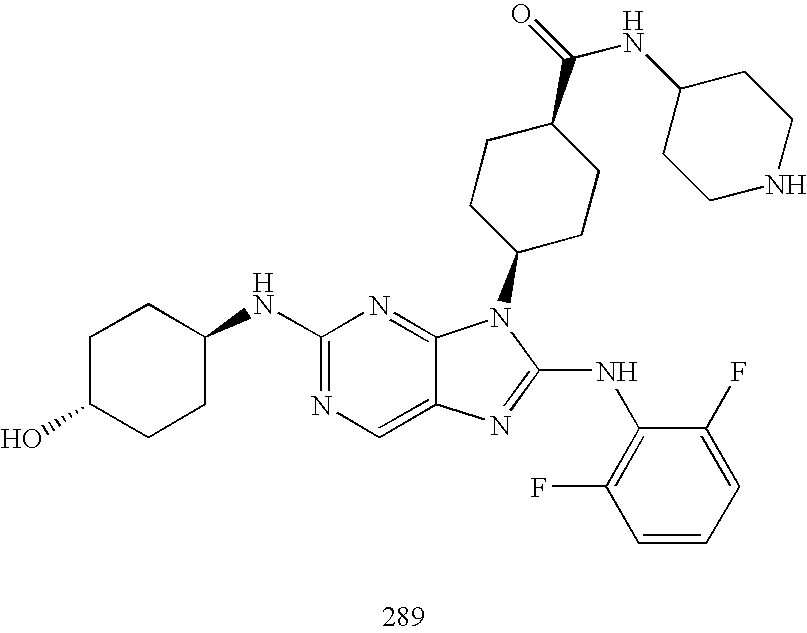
C1(NC2CCC(O)CC2)=NC=C2C(=N1)N(C1CCC(C(=O)NC3CCNCC3)CC1)C(NC1=C(F)C=CC=C1F)=N2
